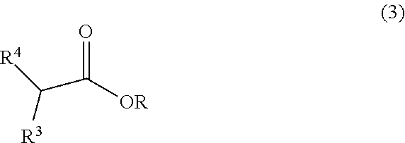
[R4]C([R3])C(=O)[OR]
